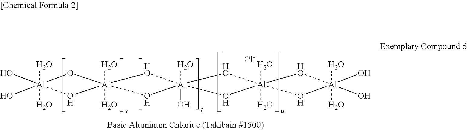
[Al]1(O)(O)(O)(O)O[Al]2(O)(O)(O1)[HO][Al]1(O)(O)([HO][Al]3(O)(O)(O1)[HO][Al](O)(O)(O)(O)O3)O2.[Cl-]
